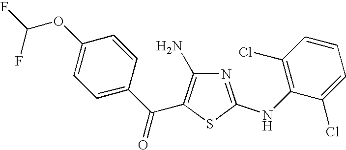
C1(OC(F)F)=CC=C(C(=O)C2=C(N)N=C(NC3=C(Cl)C=CC=C3Cl)S2)C=C1
